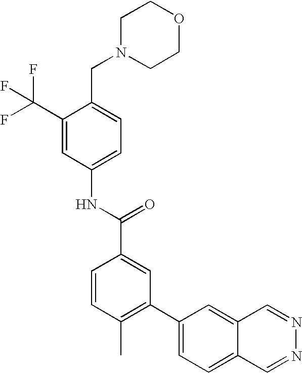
C1(C(F)(F)F)=CC(NC(C2=CC(C3=CC=C4C(=C3)C=NN=C4)=C(C)C=C2)=O)=CC=C1CN1CCOCC1
